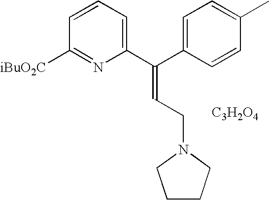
C1=CC=C(C(C2=CC=C(C)C=C2)=CCN2CCCC2)N=C1[iBuO2C].[C3H2O4]
